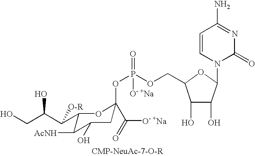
C1(C(C(CO)O)[O-R])C([AcNH])C(O)CC(OP(=O)(OCC2C(O)C(O)C(N3C(=O)N=C(N)C=C3)O2)[O- +Na])(C(=O)[O- +Na])O1
